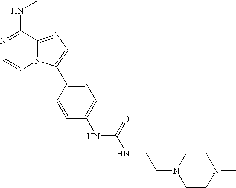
N1=C(NC)C2=NC=C(C3=CC=C(NC(NCCN4CCN(C)CC4)=O)C=C3)N2C=C1
